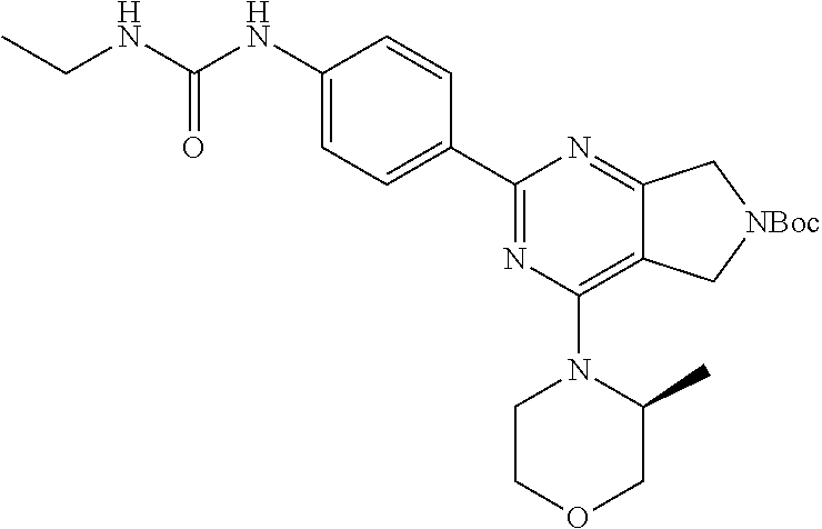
C1(C2=CC=C(NC(NCC)=O)C=C2)=NC(N2CCOCC2C)=C2C(=N1)C[NBoc]C2
